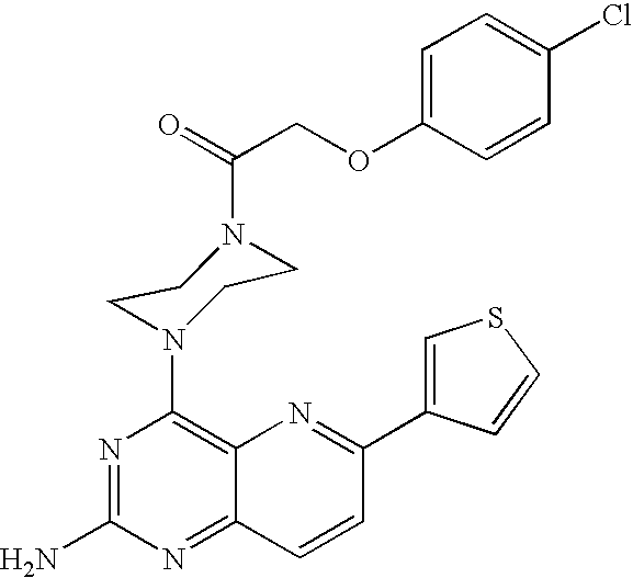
N1=C(N)N=C2C(=C1N1CCN(C(COC3=CC=C(Cl)C=C3)=O)CC1)N=C(C1=CSC=C1)C=C2
